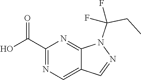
C1(C(=O)O)=NC=C2C(=N1)N(C(CC)(F)F)N=C2
